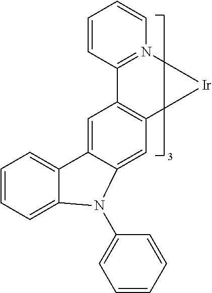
C12=N(C=CC=C1)[Ir]C1=C2C=C2C(=C1)N(C1=CC=CC=C1)C1=CC=CC=C21
